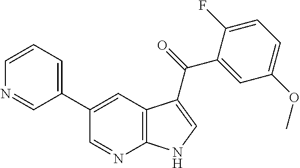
C1(C2=CC3=C(N=C2)NC=C3C(=O)C2=CC(OC)=CC=C2F)=CC=CN=C1
